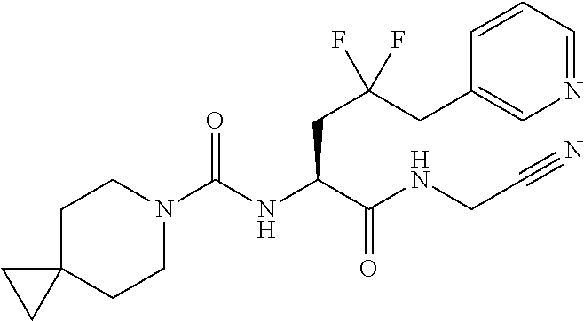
C1CN(C(NC(C(NCC#N)=O)CC(CC2=CN=CC=C2)(F)F)=O)CCC12CC2
